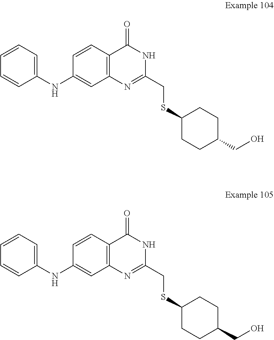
C(C1=NC2=C(C=CC(NC3=CC=CC=C3)=C2)C(=O)N1)SC1CCC(CO)CC1.C1=CC(NC2=CC3=C(C=C2)C(=O)NC(CSC2CCC(CO)CC2)=N3)=CC=C1
